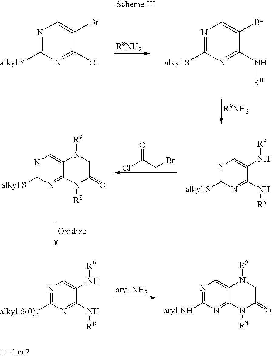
N1=C([alkyl S])N=C(Cl)C(Br)=C1.N1=C([alkyl S])N=C(N[R8])C(Br)=C1.ClC(CBr)=O.N1=C([alkyl S])N=C(N[R8])C(N[R9])=C1.C12=CN=C([alkyl S])N=C1N([R8])C(=O)CN2[R9].N1=C([alkyl S(0)n])N=C(N[R8])C(N[R9])=C1.N1=C([aryl NH])N=C2C(=C1)N([R9])CC(=O)N2[R8]
